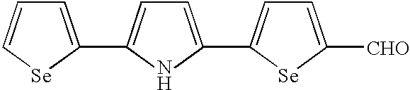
C1=C(C2=CC=C(C3=CC=C([CHO])[Se]3)N2)[Se]C=C1
